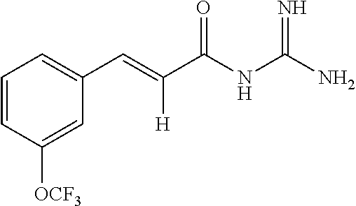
C1=CC([OCF3])=CC(C=C(C(NC(N)=N)=O)[H])=C1
